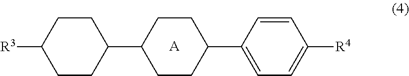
[R3]C1CCC(C2CCC(C3=CC=C([R4])C=C3)CC2)CC1.[A]
